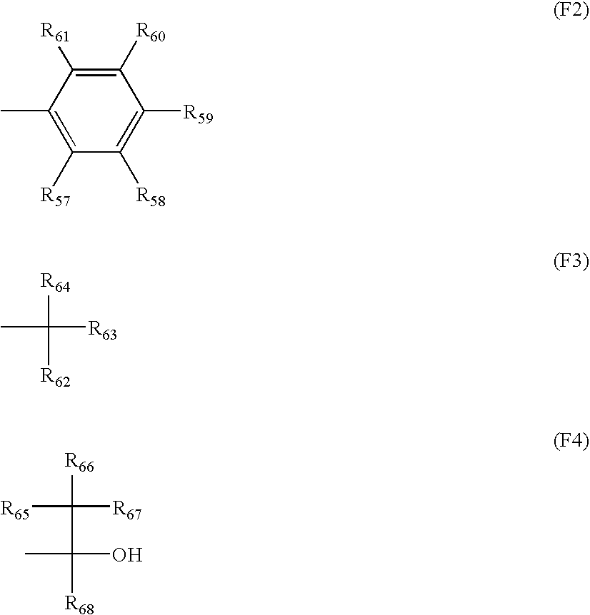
C1([R60])=C([R61])C(C)=C([R57])C([R58])=C1[R59].C([R64])([R63])([R62])C.[R66]C([R65])([R67])C(O)([R68])C
